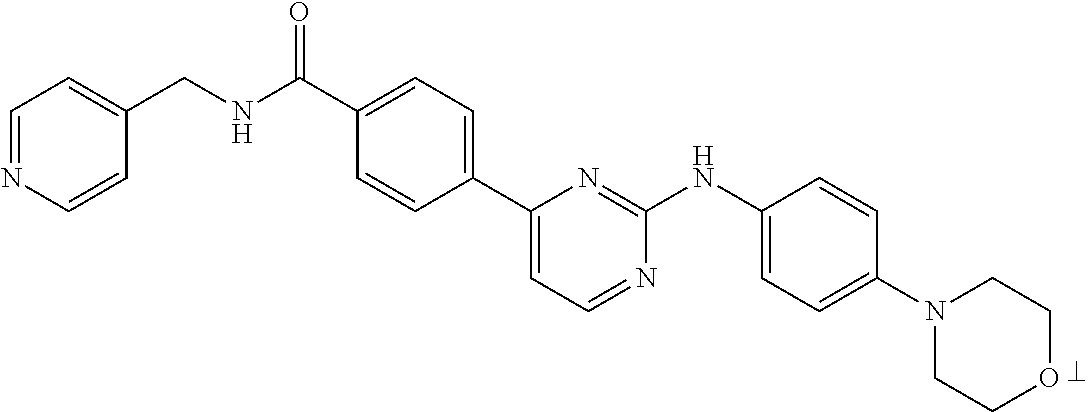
C1=NC=CC(CNC(C2=CC=C(C3=CC=NC(NC4=CC=C(N5CCOCC5)C=C4)=N3)C=C2)=O)=C1
